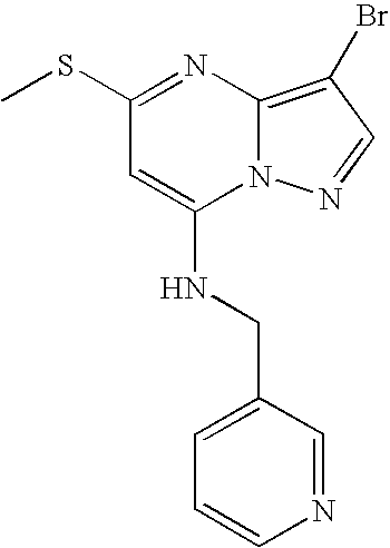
C1=CN=CC(CNC2=CC(SC)=NC3=C(Br)C=NN23)=C1
